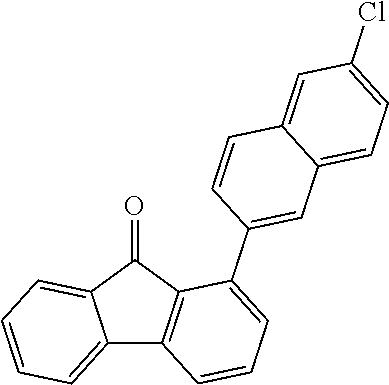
C12=CC=CC=C1C(=O)C1=C2C=CC=C1C1=CC2=CC=C(Cl)C=C2C=C1
